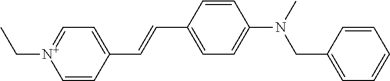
C1=CC(C=CC2=CC=[N+](CC)C=C2)=CC=C1N(C)CC1=CC=CC=C1
